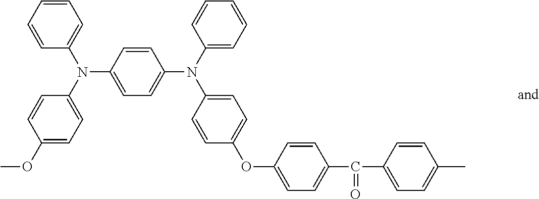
C1=CC(N(C2=CC=C(OC)C=C2)C2=CC=CC=C2)=CC=C1N(C1=CC=CC=C1)C1=CC=C(OC2=CC=C(C(=O)C3=CC=C(C)C=C3)C=C2)C=C1
